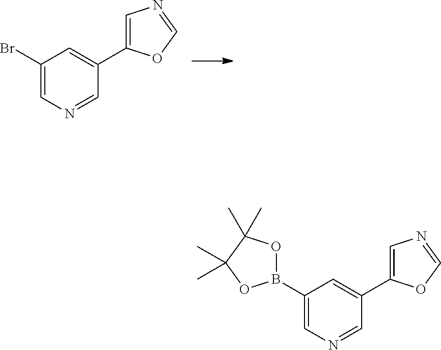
C1(Br)=CN=CC(C2=CN=CO2)=C1.C1(B2OC(C)(C)C(C)(C)O2)=CN=CC(C2=CN=CO2)=C1
